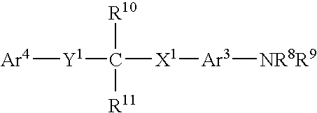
[Ar4][Y1]C([R10])([R11])[X1][Ar3][NR8R9]
